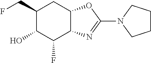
C1(CF)C(O)C(F)C2C(C1)OC(N1CCCC1)=N2
